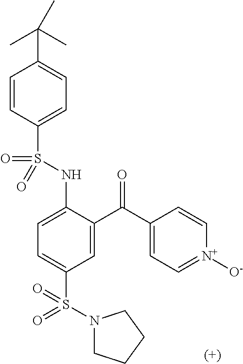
C1=CC(S(NC2=CC=C(S(N3CCCC3)(=O)=O)C=C2C(=O)C2=CC=[N+]([O-])C=C2)(=O)=O)=CC=C1C(C)(C)C
